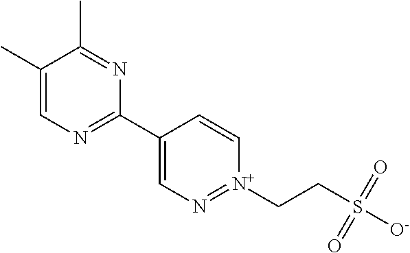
C1(C)=CN=C(C2=CN=[N+](CCS([O-])(=O)=O)C=C2)N=C1C
